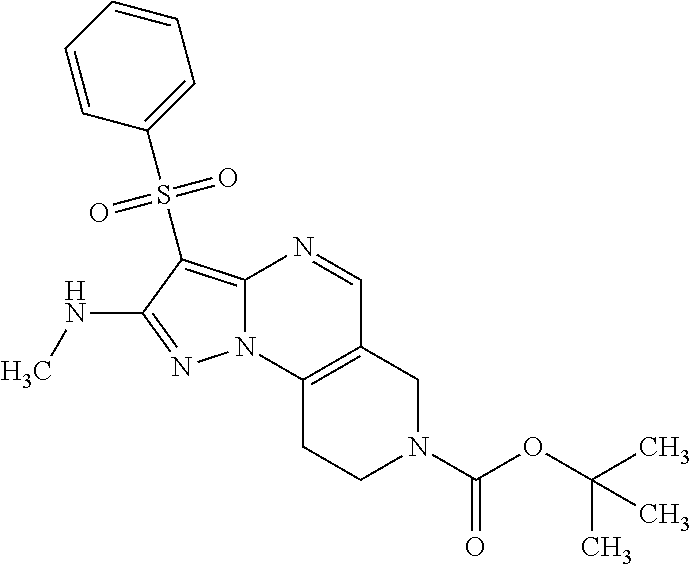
N1=C(NC)C(S(C2=CC=CC=C2)(=O)=O)=C2N1C1=C(C=N2)CN(C(OC(C)(C)C)=O)CC1
